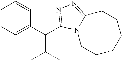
C1=CC=C(C(C(C)C)C2=NN=C3CCCCCCN32)C=C1
